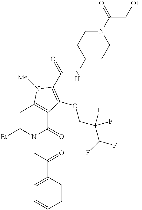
[Et]C1=CC2=C(C(=O)N1CC(C1=CC=CC=C1)=O)C(OCC(C(F)F)(F)F)=C(C(=O)NC1CCN(C(CO)=O)CC1)N2[Me]
